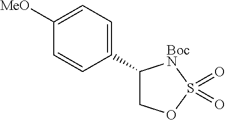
C1(C2COS(=O)(=O)[BocN]2)=CC=C([MeO])C=C1
